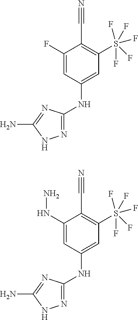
C1(NC2=NNC(N)=N2)=CC(S(F)(F)(F)(F)F)=C(C#N)C(F)=C1.C1(NC2=NNC(N)=N2)=CC(S(F)(F)(F)(F)F)=C(C#N)C(NN)=C1
